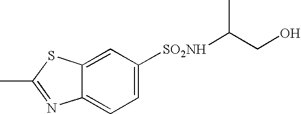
C12=CC([SO2NH]C(CO)C)=CC=C1N=C(C)S2
